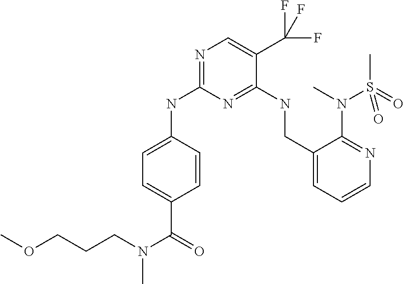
C1=CC(NC2=NC=C(C(F)(F)F)C(NCC3=CC=CN=C3N(C)S(=O)(C)=O)=N2)=CC=C1C(=O)N(CCCOC)C
